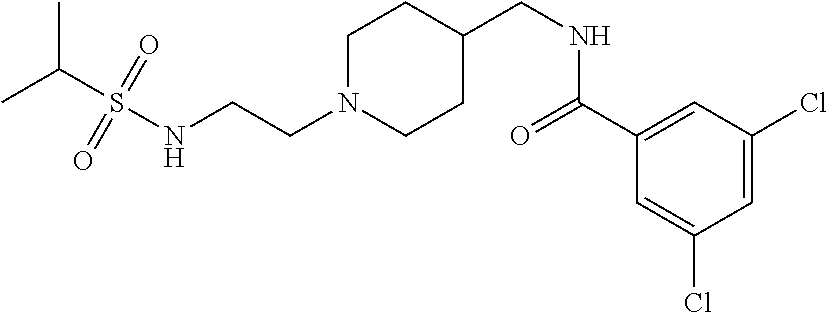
N(CCN1CCC(CNC(C2=CC(Cl)=CC(Cl)=C2)=O)CC1)S(C(C)C)(=O)=O
